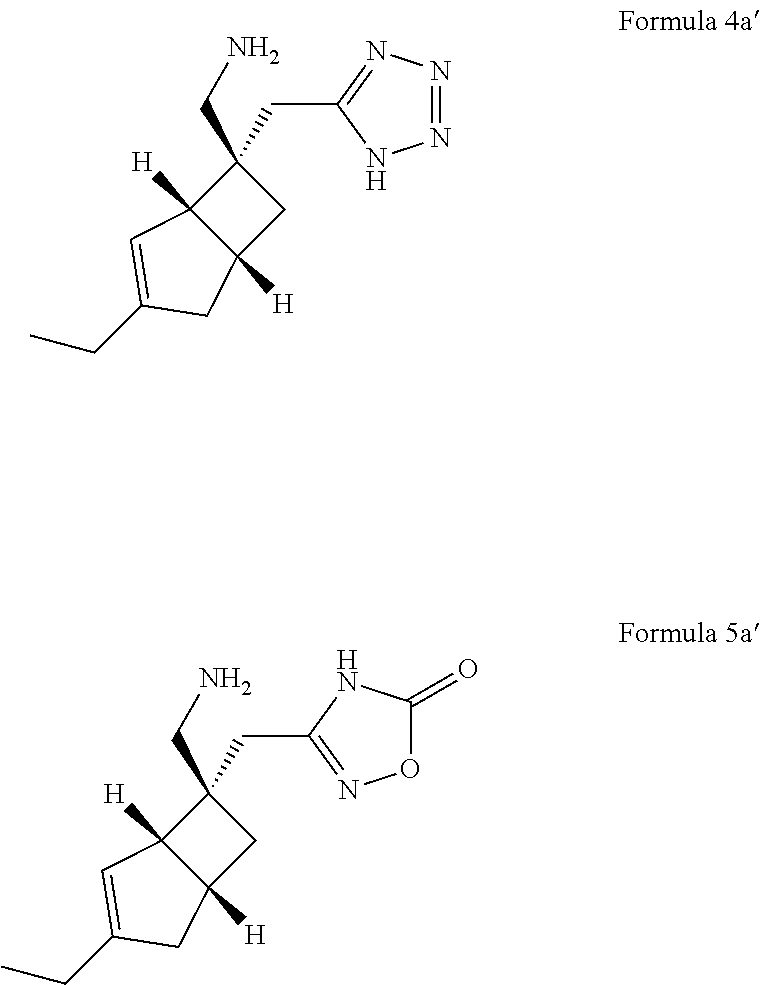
C(C1=NN=NN1)C1(CN)C2([H])C([H])(C1)CC(CC)=C2.C(C1=NOC(=O)N1)C1(CN)C2([H])C([H])(C1)CC(CC)=C2
